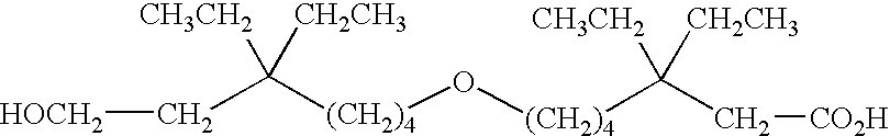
C(C([(CH2)4]O[(CH2)4]C(C[CO2H])([CH3CH2])[CH2CH3])([CH3CH2])[CH2CH3])[HOCH2]
